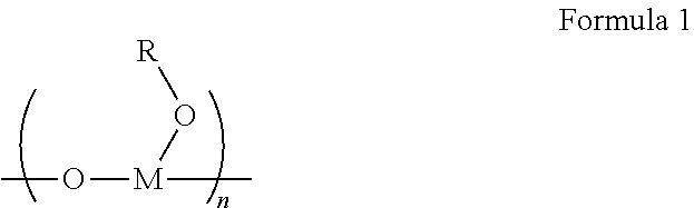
CO[M](C)O[R]
